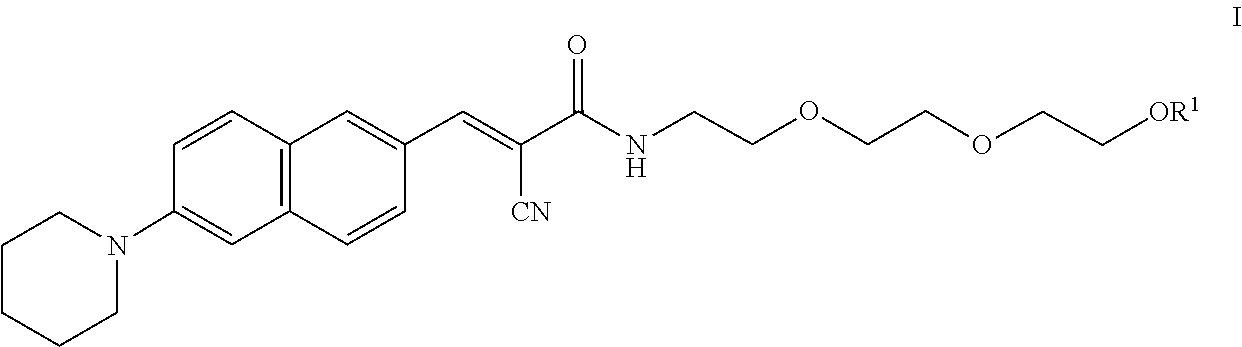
C1CCCN(C2=CC3=C(C=C2)C=C(C=C(C(NCCOCCOCC[OR1])=O)[CN])C=C3)C1
